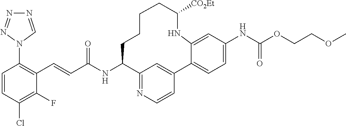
C1=CC(Cl)=C(F)C(C=CC(NC2C3=NC=CC(=C3)C3=CC=C(NC(OCCOC)=O)C=C3NC([CO2Et])CCCC2)=O)=C1N1C=NN=N1
